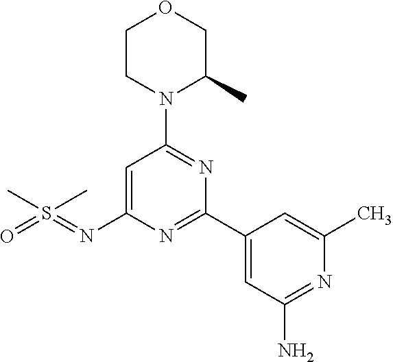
CS(C)(=NC1=CC(N2C(C)COCC2)=NC(C2=CC(N)=NC(C)=C2)=N1)=O
